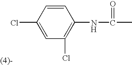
C1=C(Cl)C=CC(NC(C)=O)=C1Cl.[H]
